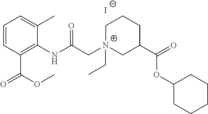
C1=CC(C(OC)=O)=C(NC(C[N+]2(CC)CC(C(=O)OC3CCCCC3)CCC2)=O)C(C)=C1.[I-]
